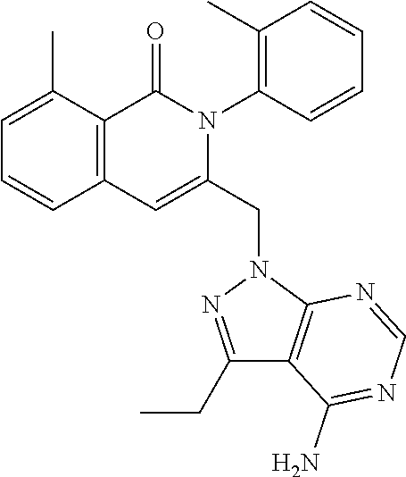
C1=C(C)C2=C(C=C1)C=C(CN1N=C(CC)C3=C1N=CN=C3N)N(C1=C(C)C=CC=C1)C2=O
